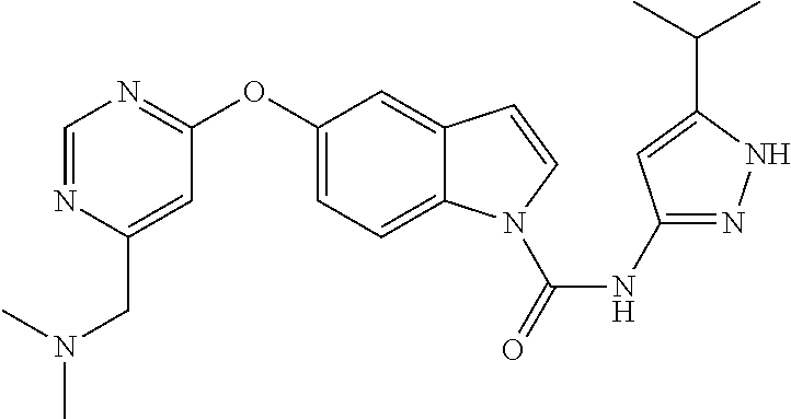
C1(OC2=NC=NC(CN(C)C)=C2)=CC=C2C(=C1)C=CN2C(NC1=NNC(C(C)C)=C1)=O
